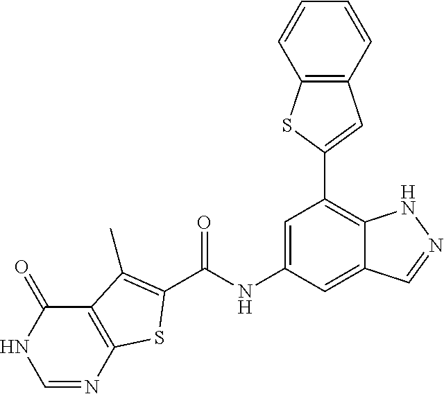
C1=C(NC(=O)C2=C(C)C3=C(S2)N=CNC3=O)C=C2C(=C1C1=CC3=C(S1)C=CC=C3)NN=C2
